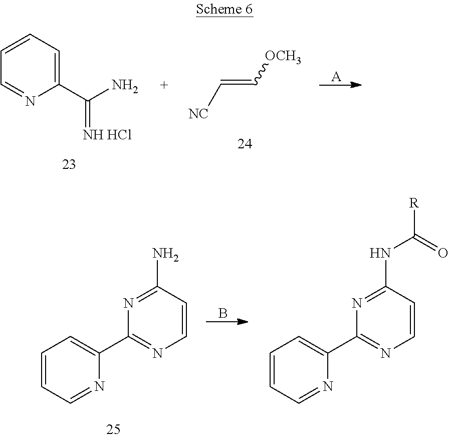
C1=CC=C(C(N)=[NH HCl])N=C1.C([NC])=C[OCH3].[A].N1=C(N)C=CN=C1C1=CC=CC=N1.B.N1=C(NC([R])=O)C=CN=C1C1=CC=CC=N1
